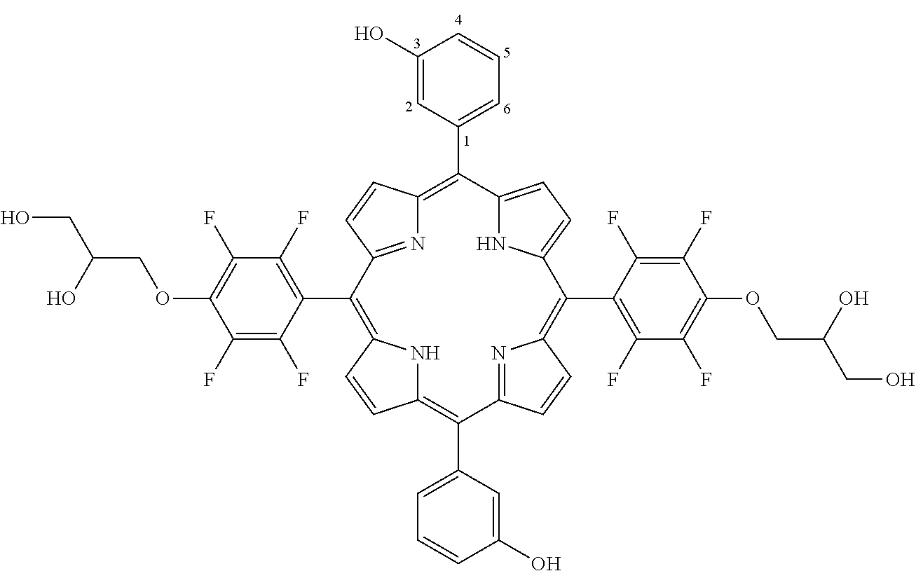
C12=CC=C(N1)C(C1=C(F)C(F)=C(OCC(CO)O)C(F)=C1F)=C1N=C(C=C1)C(C1=CC=CC(O)=C1)=C1NC(=C(C3=C(F)C(F)=C(OCC(CO)O)C(F)=C3F)C3=NC(=C2C2=CC=CC(O)=C2)C=C3)C=C1
